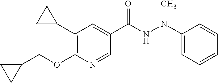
C1(C2=C(OCC3CC3)N=CC(C(=O)NN(C3=CC=CC=C3)C)=C2)CC1
